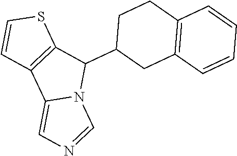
S1C=CC2=C1C(C1CC3=C(CC1)C=CC=C3)N1C2=CN=C1
